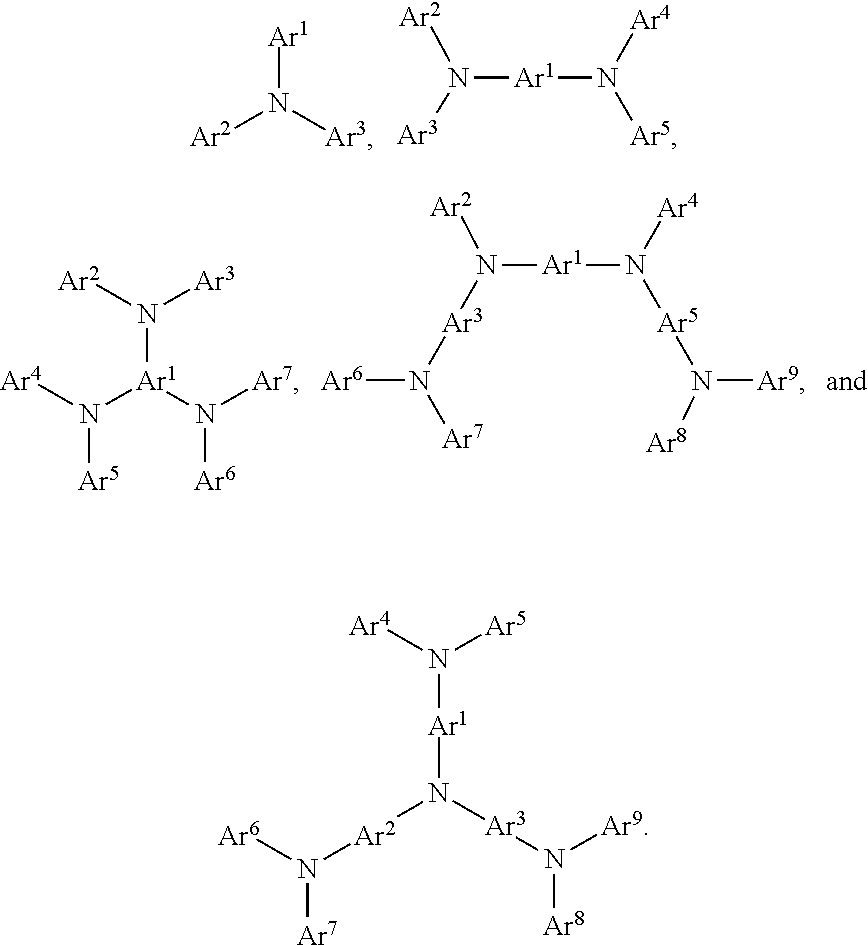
[Ar2]N([Ar3])[Ar1].N([Ar1]N([Ar4])[Ar5])([Ar2])[Ar3].[Ar2]N([Ar3])[Ar1](N([Ar4])[Ar5])N([Ar7])[Ar6].N([Ar1]N([Ar4])[Ar5]N([Ar9])[Ar8])([Ar2])[Ar3]N([Ar6])[Ar7].[Ar4]N([Ar1]N([Ar3]N([Ar9])[Ar8])[Ar2]N([Ar6])[Ar7])[Ar5]
